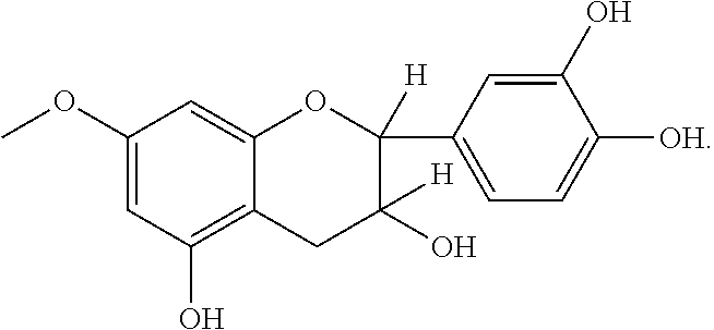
C1(OC)=CC(O)=C2C(=C1)OC(C1=CC=C([OH])C(O)=C1)([H])C([H])(O)C2
